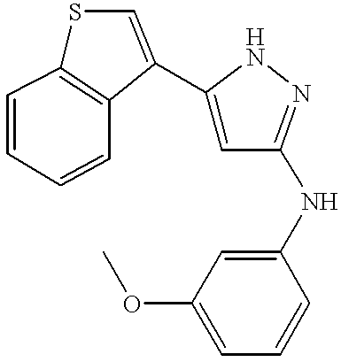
S1C2=C(C(C3=CC(NC4=CC(OC)=CC=C4)=NN3)=C1)C=CC=C2
